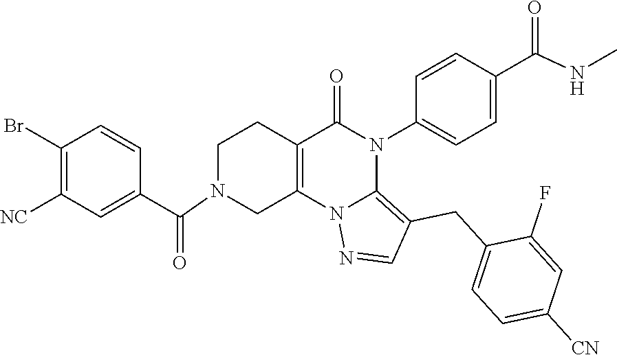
C1(Br)=C([NC])C=C(C(=O)N2CC3=C(CC2)C(=O)N(C2=CC=C(C(NC)=O)C=C2)C2=C(CC4=CC=C([CN])C=C4F)C=NN32)C=C1
